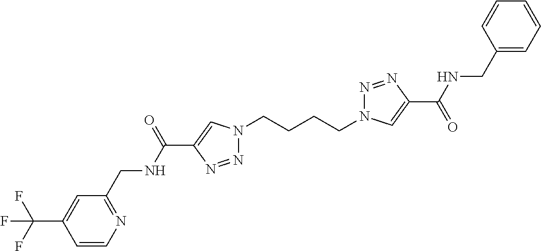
N1(CCCCN2N=NC(C(=O)NCC3=CC=CC=C3)=C2)N=NC(C(NCC2=NC=CC(C(F)(F)F)=C2)=O)=C1
